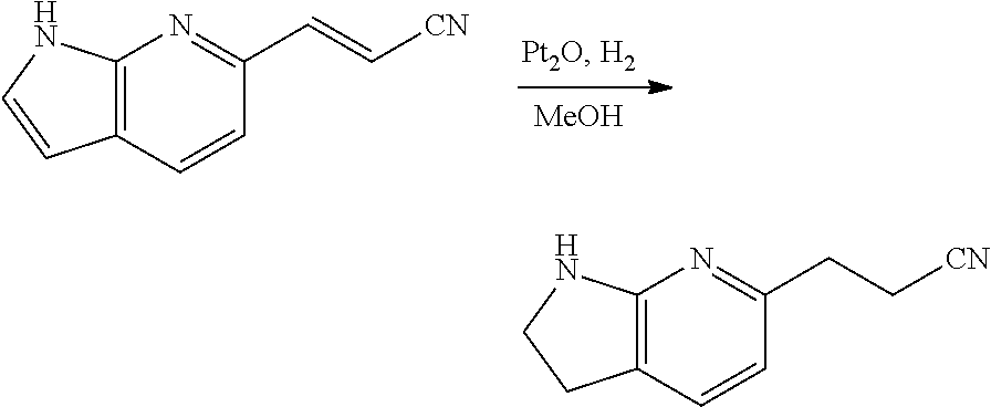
[MeOH].C12=C(C=CC(C=C[CN])=N1)C=CN2.C12=C(C=CC(CC[CN])=N1)CCN2
